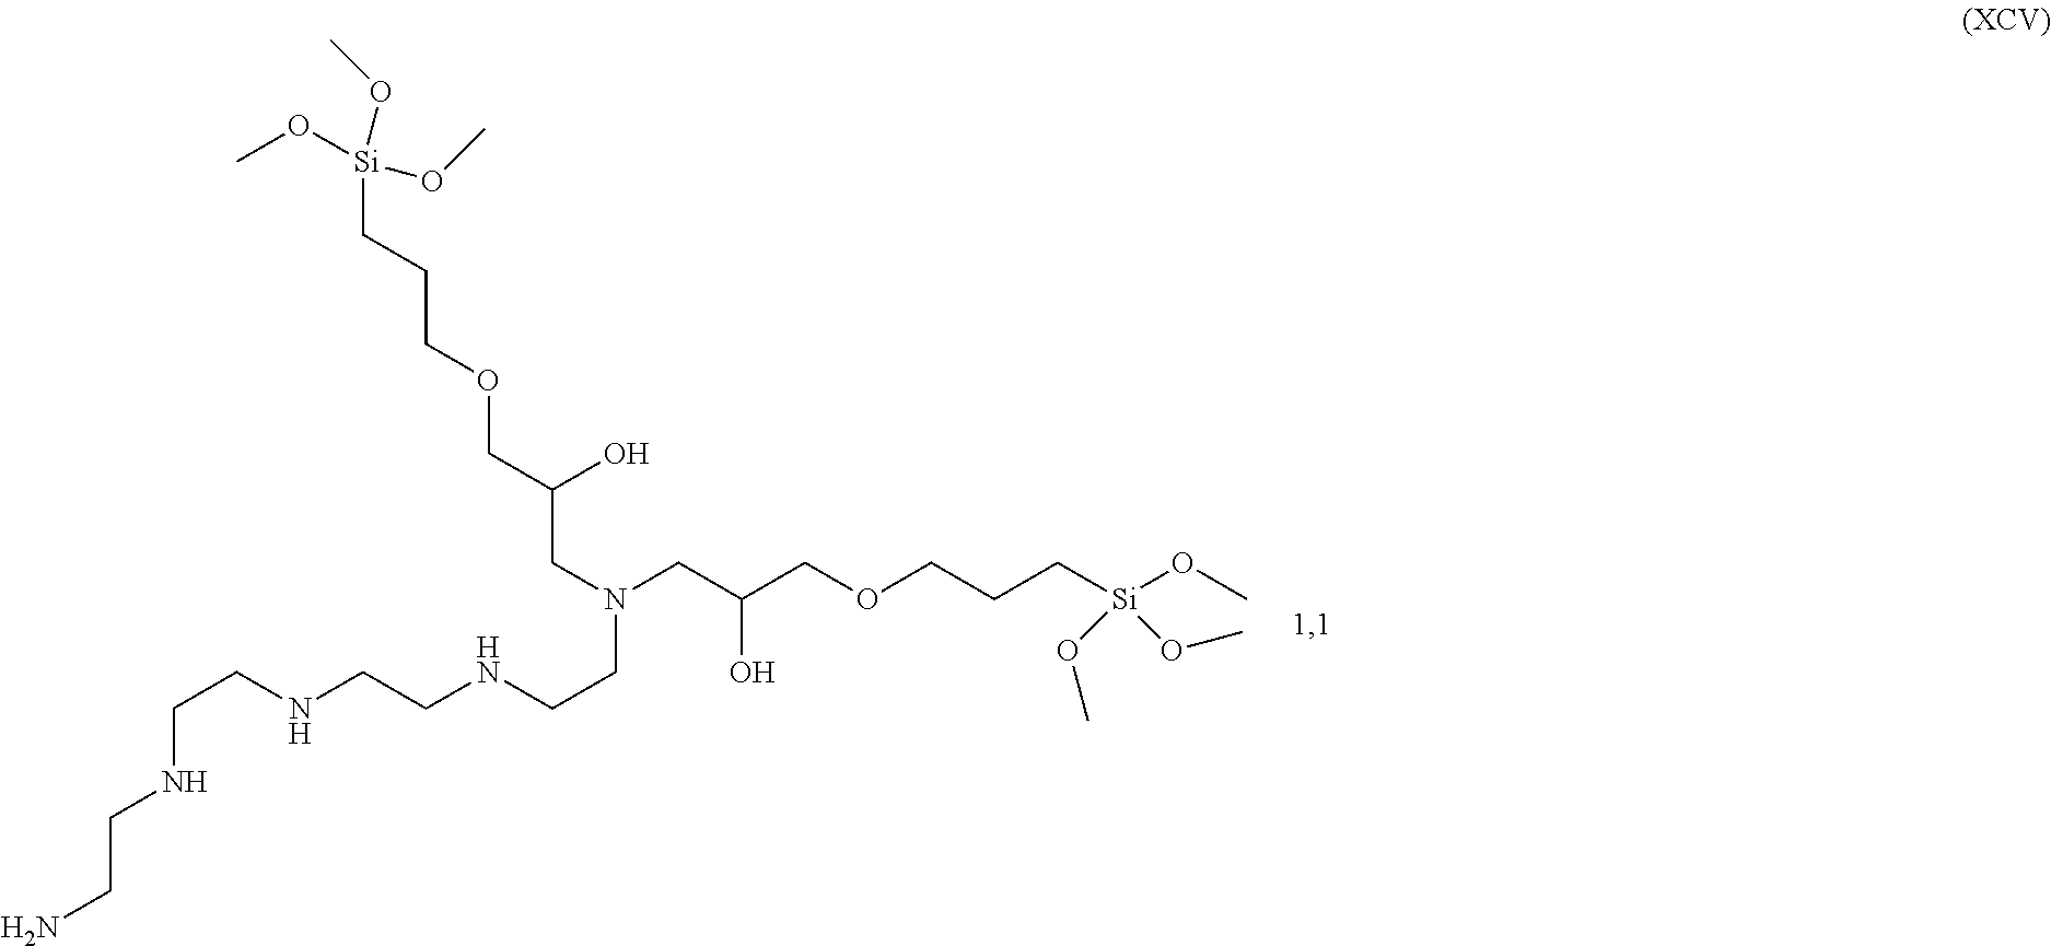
C(CNCCNCCN(CC(COCCC[Si](OC)(OC)OC)O)CC(COCCC[Si](OC)(OC)OC)O)NCCN
